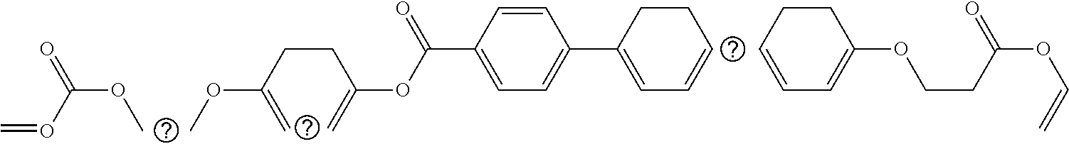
C1=CCCC(OCCC(OC=C)=O)=C1.COC(O=C)=O.C1=C(C(OC(CCC(OC)=C)=C)=O)C=CC(C2=CC=CCC2)=C1
